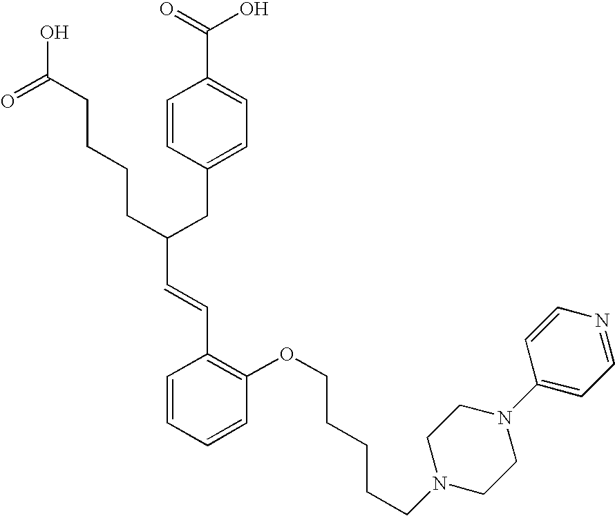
C(C(CC1=CC=C(C(=O)O)C=C1)CCCCC(O)=O)=CC1=C(OCCCCCN2CCN(C3=CC=NC=C3)CC2)C=CC=C1
